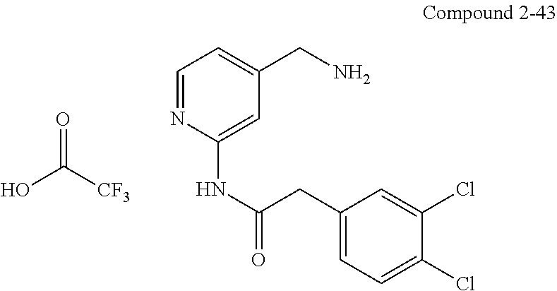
O=C([CF3])O.C1=NC(NC(CC2=CC=C(Cl)C(Cl)=C2)=O)=CC(CN)=C1
